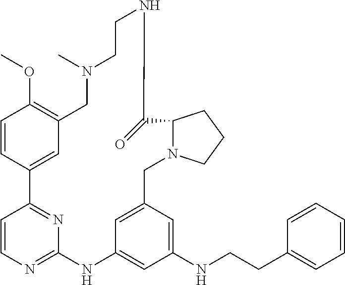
C1=CC2=CC(=C1OC)CN(C)CCNC(=O)C1N(CC3=CC(=CC(NCCC4=CC=CC=C4)=C3)NC3=NC=CC2=N3)CCC1
